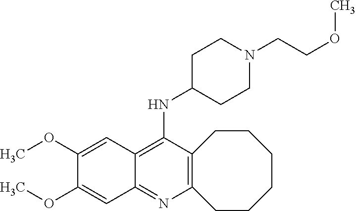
C12=C(C(NC3CCN(CCOC)CC3)=C3C(=N1)C=C(OC)C(OC)=C3)CCCCCC2
